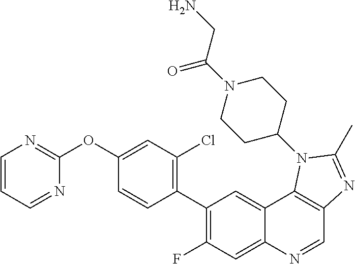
C1=CC=NC(OC2=CC(Cl)=C(C3=C(F)C=C4C(=C3)C3=C(C=N4)N=C(C)N3C3CCN(C(CN)=O)CC3)C=C2)=N1
